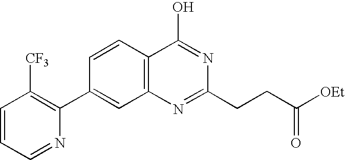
C1=CC=NC(C2=CC3=C(C=C2)C(O)=NC(CCC(=O)[OEt])=N3)=C1[CF3]
